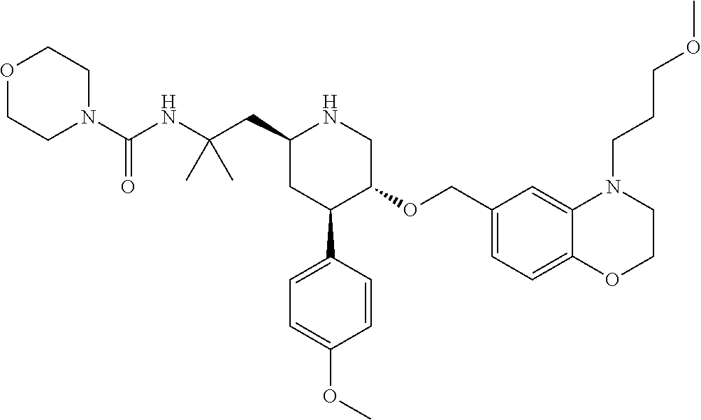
C1(CC(NC(N2CCOCC2)=O)(C)C)CC(C2=CC=C(OC)C=C2)C(OCC2=CC=C3C(=C2)N(CCCOC)CCO3)CN1
